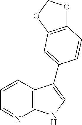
C12=C(C=CC=N1)C(C1=CC3=C(OCO3)C=C1)=CN2
